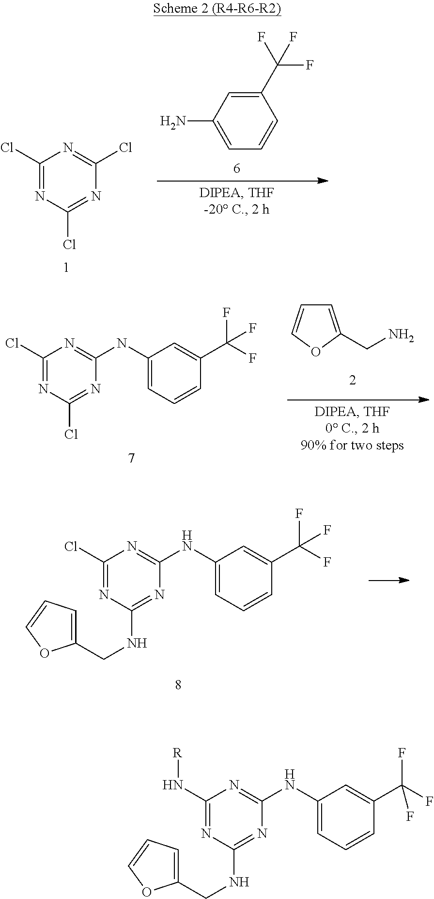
C1(N[R])=NC(NCC2=CC=CO2)=NC(NC2=CC=CC(C(F)(F)F)=C2)=N1.C1(C(F)(F)F)=CC(N)=CC=C1.C1(Cl)=NC(Cl)=NC(Cl)=N1.C1(Cl)=NC(NCC2=CC=CO2)=NC(NC2=CC=CC(C(F)(F)F)=C2)=N1.C1(Cl)=NC(Cl)=NC(NC2=CC=CC(C(F)(F)F)=C2)=N1.C1=C(CN)OC=C1
